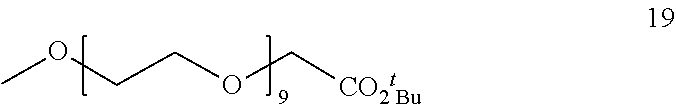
O(CCOC[CO2tBu])C
